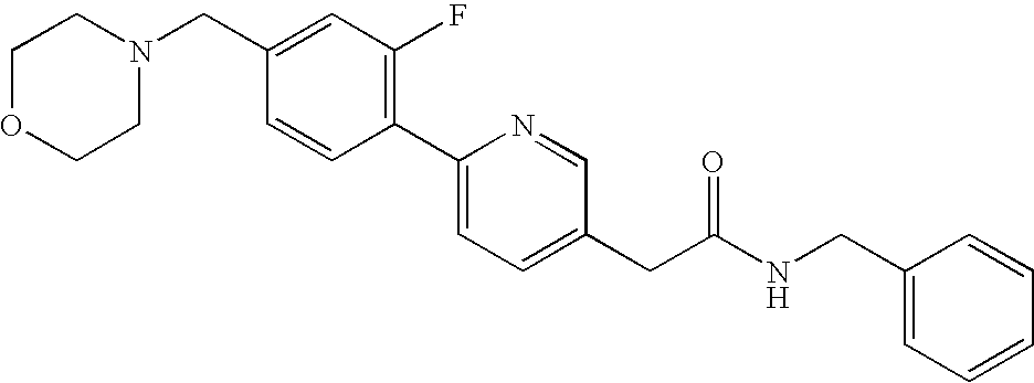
C1(CN2CCOCC2)=CC(F)=C(C2=CC=C(CC(NCC3=CC=CC=C3)=O)C=N2)C=C1
